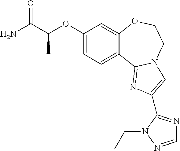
C1(OC(C)C(=O)N)=CC=C2C(=C1)OCCN1C2=NC(C2=NC=NN2CC)=C1
